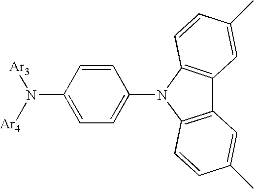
[Ar3]N([Ar4])C1=CC=C(N2C3=C(C4=C2C=CC(C)=C4)C=C(C)C=C3)C=C1
